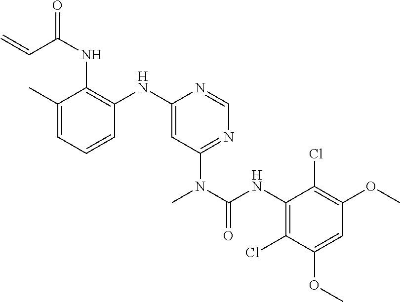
C1(C)=CC=CC(NC2=CC(N(C(NC3=C(Cl)C(OC)=CC(OC)=C3Cl)=O)C)=NC=N2)=C1NC(C=C)=O
